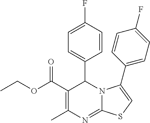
C1(C(OCC)=O)=C(C)N=C2N(C1C1=CC=C(F)C=C1)C(C1=CC=C(F)C=C1)=CS2
